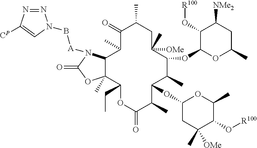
N1=NC([CP])=CN1B[A]N1C2C(C)(C(CC)OC(=O)C(C)C(OC3CC(C)([OMe])C(O[R100])C(C)O3)C(C)C(OC3C(O[R100])C([NMe2])CC(C)O3)C([OMe])(C)CC(C)C(=O)C2C)OC1=O
